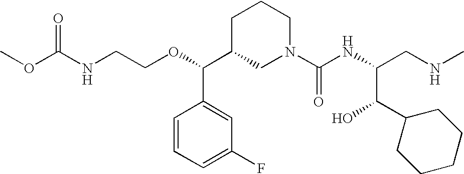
O=C(NCCOC(C1CN(C(NC(CNC)C(C2CCCCC2)O)=O)CCC1)C1=CC(F)=CC=C1)OC
